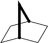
C1CC2CCC1C2
